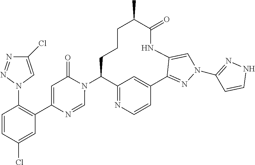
C12=NC=CC(=C1)C1=NN(C3=NNC=C3)C=C1NC(=O)C(C)CCCC2N1C(=O)C=C(C2=C(N3C=C(Cl)N=N3)C=CC(Cl)=C2)N=C1
